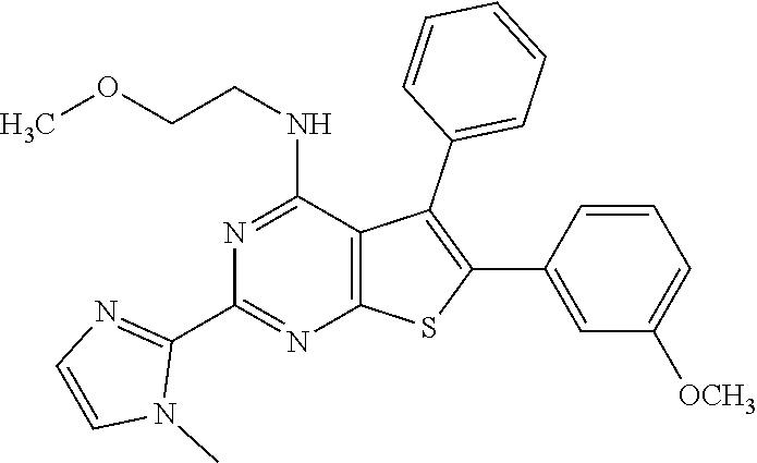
C12=C(C(NCCOC)=NC(C3=NC=CN3C)=N1)C(C1=CC=CC=C1)=C(C1=CC([OCH3])=CC=C1)S2
